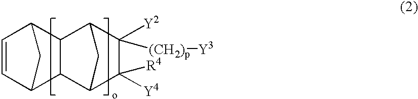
C1=CC2C3C(C1C2)C1C([Y2])([(CH2)p][Y3])C([Y4])([R4])C3C1
